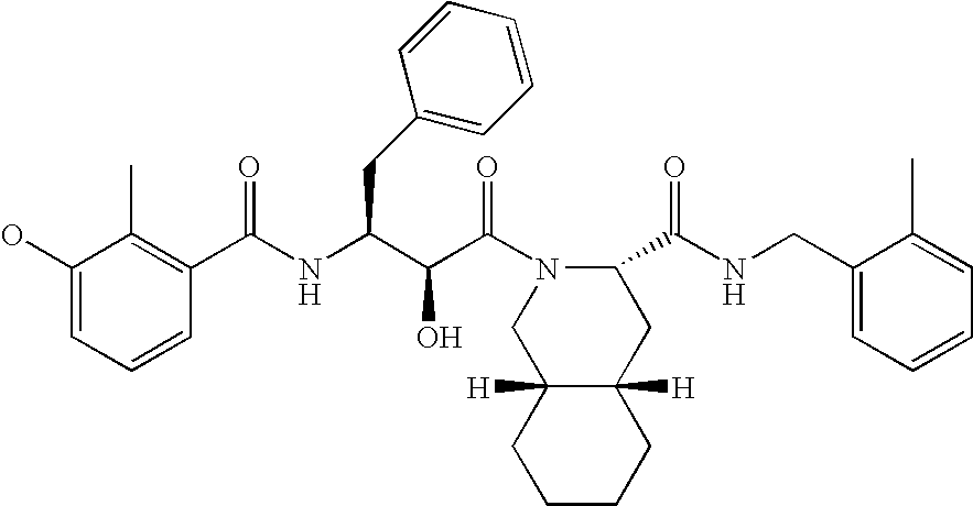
C(NC(C(C(N1C(C(NCC2=CC=CC=C2C)=O)CC2([H])C([H])(C1)CCCC2)=O)O)CC1=CC=CC=C1)(=O)C1=C(C)C(O)=CC=C1
